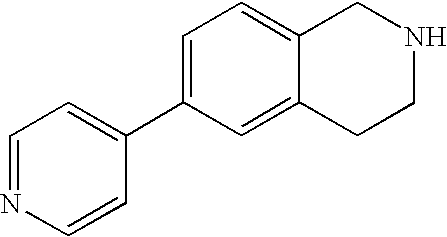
C1=C(C2=CC=NC=C2)C=C2C(=C1)CNCC2
